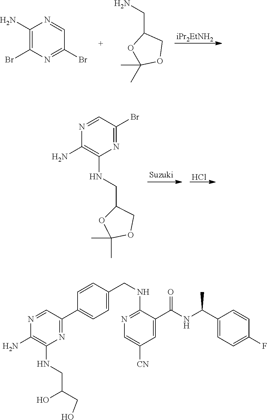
C1(N)=C(Br)N=C(Br)C=N1.[iPr2EtNH2].O1C(C)(C)OCC1CN.Cl.N1=C(Br)C=NC(N)=C1NCC1OC(C)(C)OC1.N1=CC(C2=CC=C(CNC3=NC=C([CN])C=C3C(NC(C3=CC=C(F)C=C3)C)=O)C=C2)=NC(NCC(O)CO)=C1N
